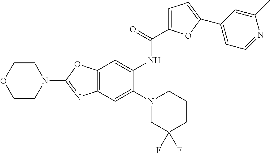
C12=C(OC(N3CCOCC3)=N1)C=C(NC(=O)C1=CC=C(C3=CC=NC(C)=C3)O1)C(N1CC(F)(F)CCC1)=C2
